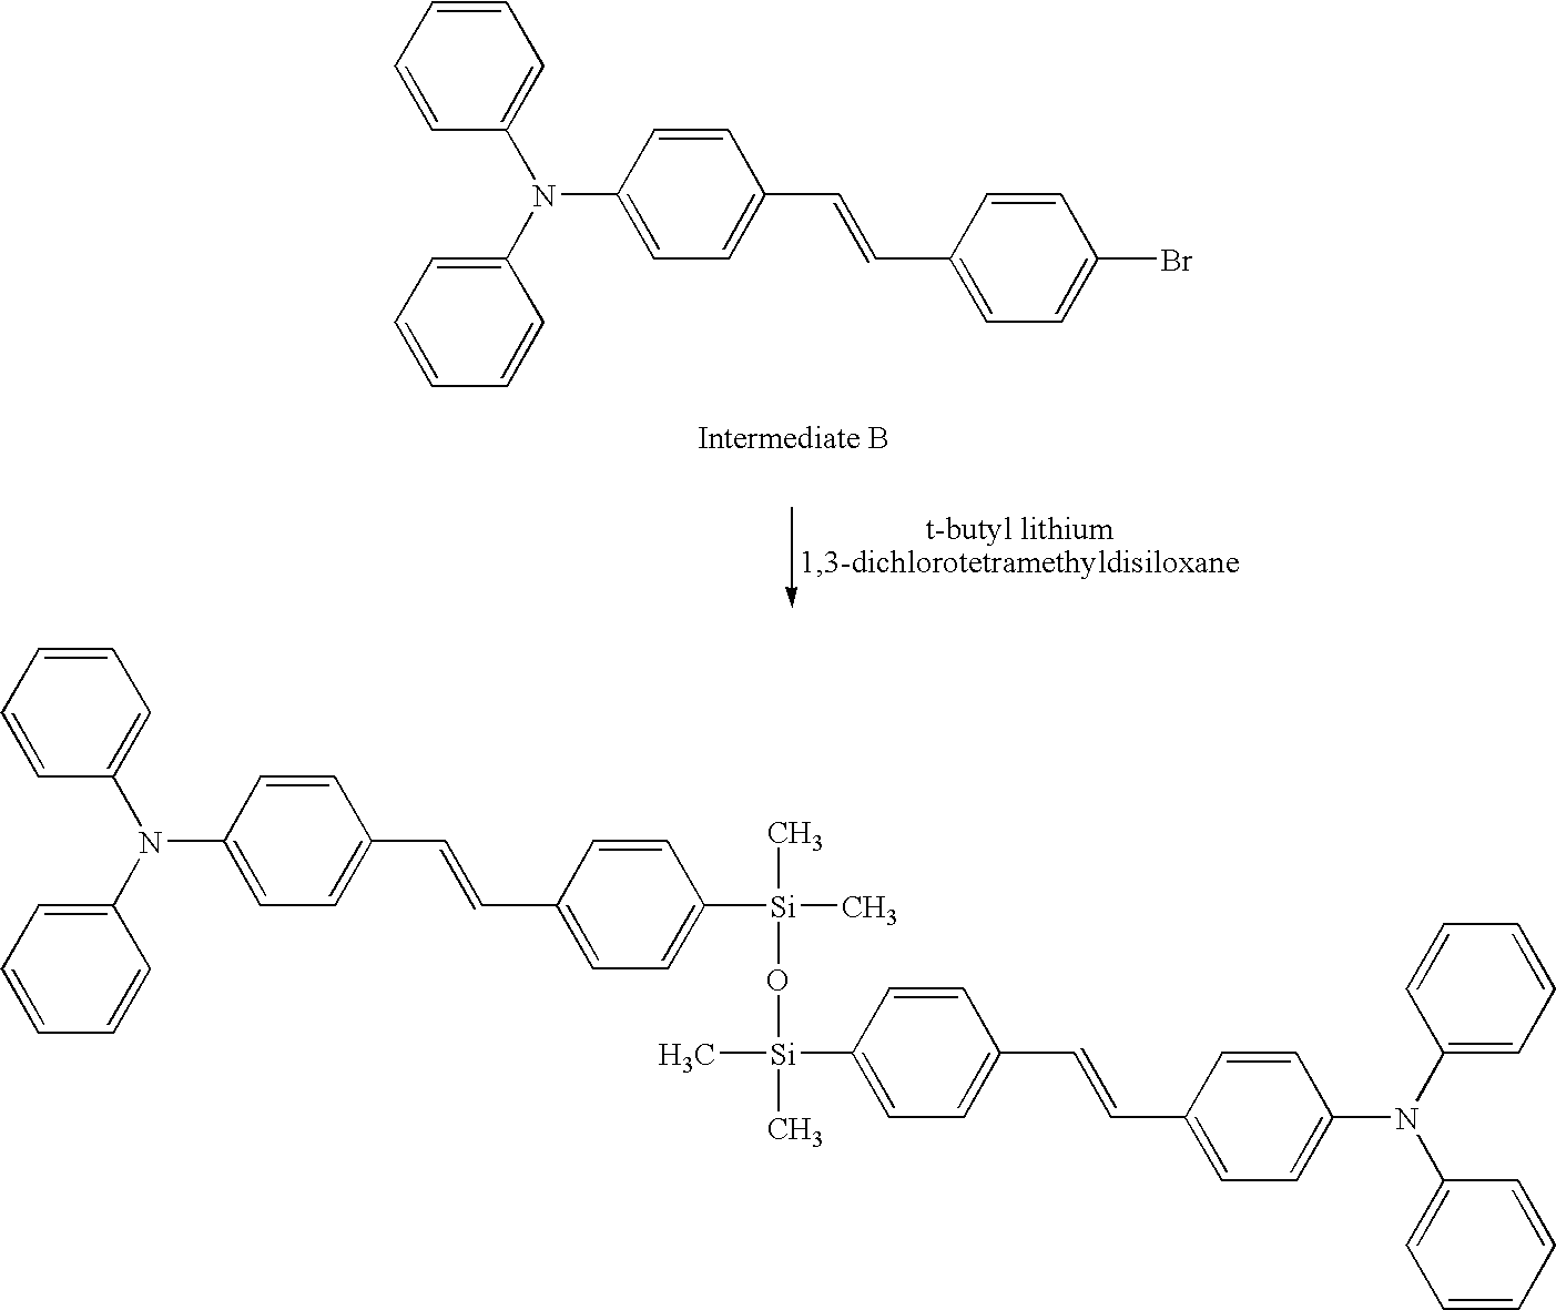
C1=CC(N(C2=CC=CC=C2)C2=CC=C(C=CC3=CC=C(Br)C=C3)C=C2)=CC=C1.C1=CC(N(C2=CC=CC=C2)C2=CC=C(C=CC3=CC=C([Si](C)(O[Si](C)(C)C4=CC=C(C=CC5=CC=C(N(C6=CC=CC=C6)C6=CC=CC=C6)C=C5)C=C4)C)C=C3)C=C2)=CC=C1
